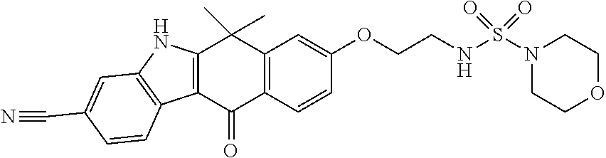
C12=C(C=CC(OCCNS(N3CCOCC3)(=O)=O)=C1)C(=O)C1=C(C2(C)C)NC2=C1C=CC(C#N)=C2
